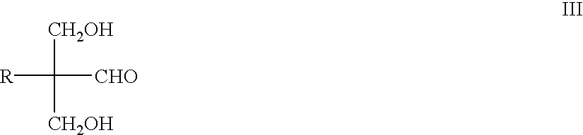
[R]C([CH2OH])([CH2OH])[CHO]
